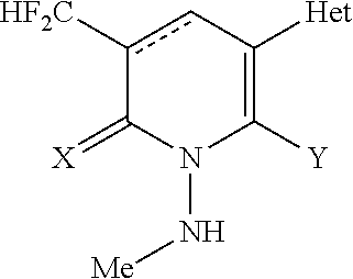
c1([CF2H])cC([Het])=C([Y])N(N[Me])C1=[X]
